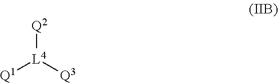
[Q2][L4]([Q3])[Q1]
